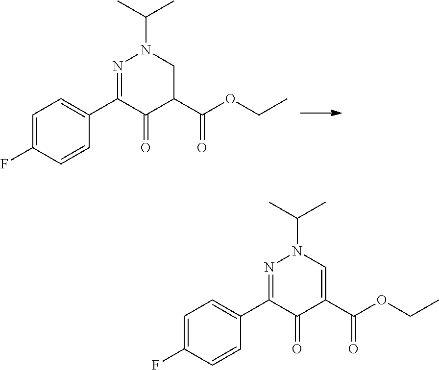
C1=C(F)C=CC(C2=NN(C(C)C)CC(C(OCC)=O)C2=O)=C1.C1=C(F)C=CC(C2=NN(C(C)C)C=C(C(OCC)=O)C2=O)=C1
